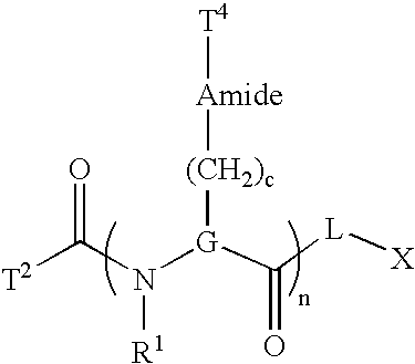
[T4][Amide][(CH2)c][G](N(C(=O)[T2])[R1])C([L][X])=O
